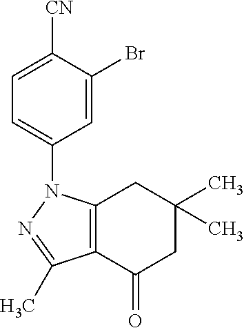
C12=C(C(=O)CC(C)(C)C1)C(C)=NN2C1=CC=C([CN])C(Br)=C1
